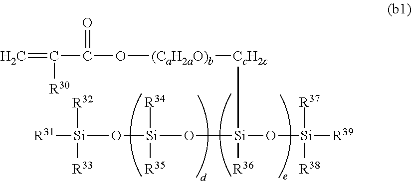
C=C(C(O[(CaH2aO)b][CcH2c][Si]([R36])(O[Si]([R37])([R38])[R39])O[Si]([R34])(O[Si]([R31])([R32])[R33])[R35])=O)[R30]
